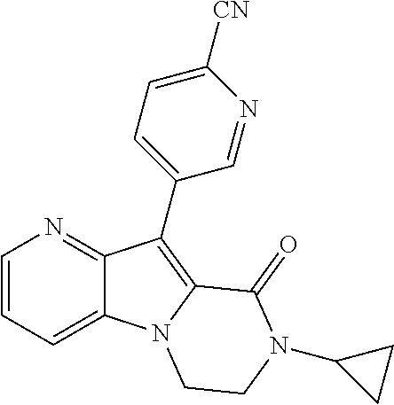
N1=C2C(=CC=C1)N1C(=C2C2=CC=C([CN])N=C2)C(=O)N(C2CC2)CC1
